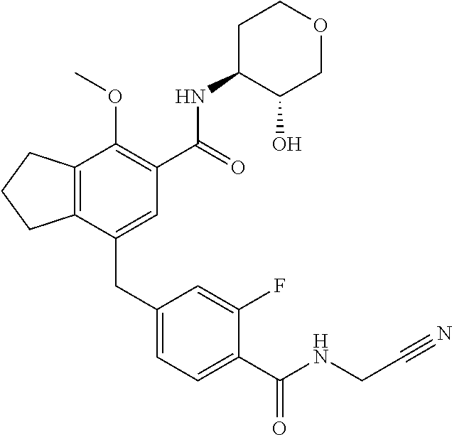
C12=C(CCC1)C(OC)=C(C(NC1C(O)COCC1)=O)C=C2CC1=CC=C(C(NCC#N)=O)C(F)=C1
